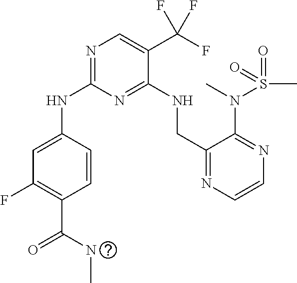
N(C1=NC=C(C(F)(F)F)C(NCC2=NC=CN=C2N(S(=O)(C)=O)C)=N1)C1=CC(F)=C(C(NC)=O)C=C1
